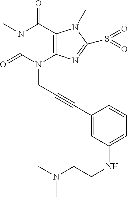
N1(C)C(=O)N(CC#CC2=CC(NCCN(C)C)=CC=C2)C2=C(C1=O)N(C)C(S(C)(=O)=O)=N2
